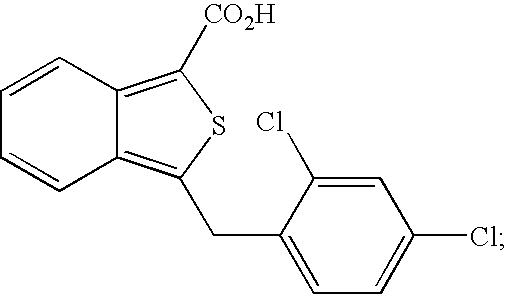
C12=C([CO2H])SC(CC3=CC=C(Cl)C=C3Cl)=C1C=CC=C2
